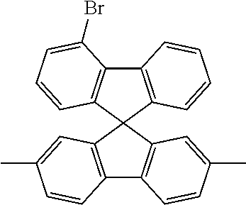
C12=C(C3(C4=C1C=CC(C)=C4)C1=C(C4=C3C=CC=C4Br)C=CC=C1)C=C(C)C=C2
